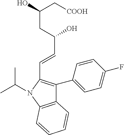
C12=C(N(C(C)C)C(C=CC(CC(C[COOH])O)O)=C1C1=CC=C(F)C=C1)C=CC=C2
